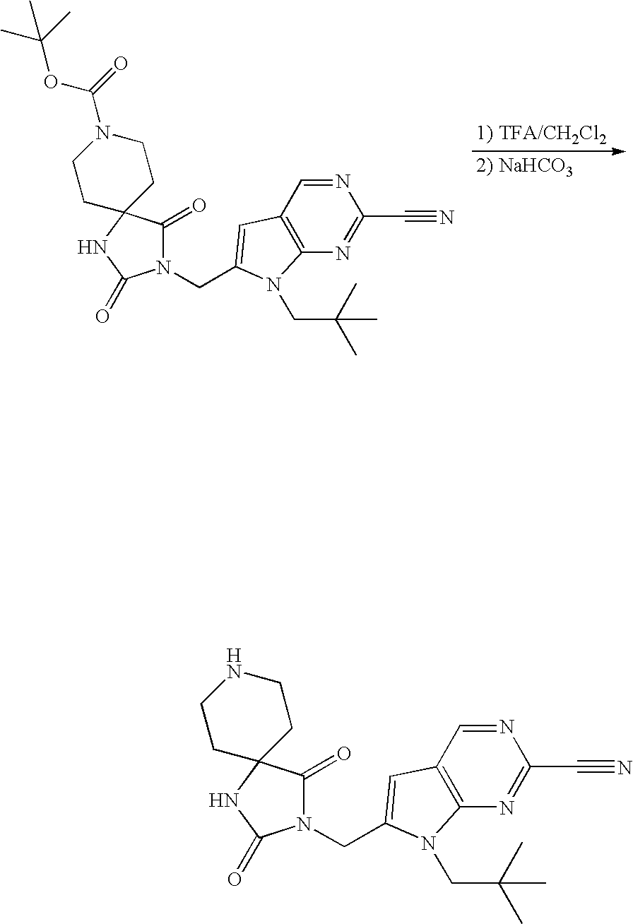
N1=CC2=C(N=C1C#N)N(CC(C)(C)C)C(CN1C(=O)C3(NC1=O)CCN(C(=O)OC(C)(C)C)CC3)=C2.N1=CC2=C(N=C1C#N)N(CC(C)(C)C)C(CN1C(=O)C3(NC1=O)CCNCC3)=C2
